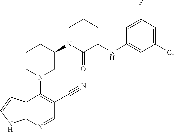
C12=C(NC=C1)N=CC(C#N)=C2N1CC(N2C(=O)C(NC3=CC(Cl)=CC(F)=C3)CCC2)CCC1
